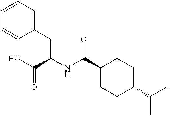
C1=CC=CC(CC(NC(C2CCC(C(C)C)CC2)=O)C(=O)O)=C1
